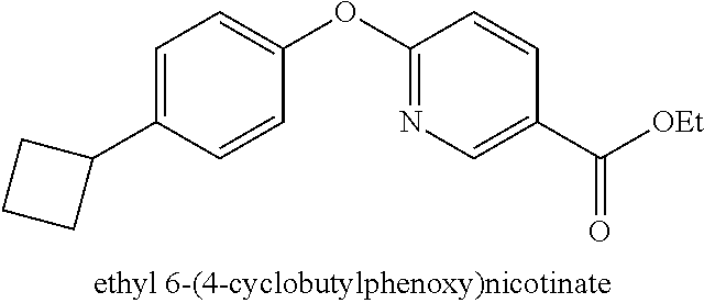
C1=C(C2CCC2)C=CC(OC2=NC=C(C([OEt])=O)C=C2)=C1
